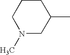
C1N(C)CC(C)CC1
